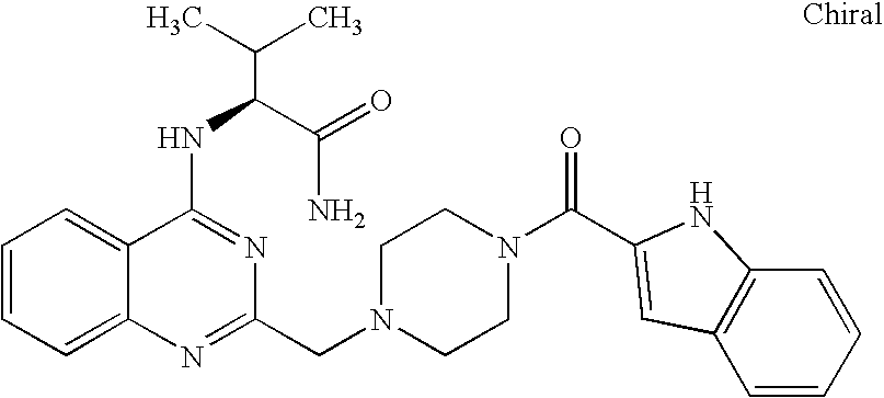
C1=CC=C2C(=C1)C(NC(C(N)=O)C(C)C)=NC(CN1CCN(C(=O)C3=CC4=C(C=CC=C4)N3)CC1)=N2
